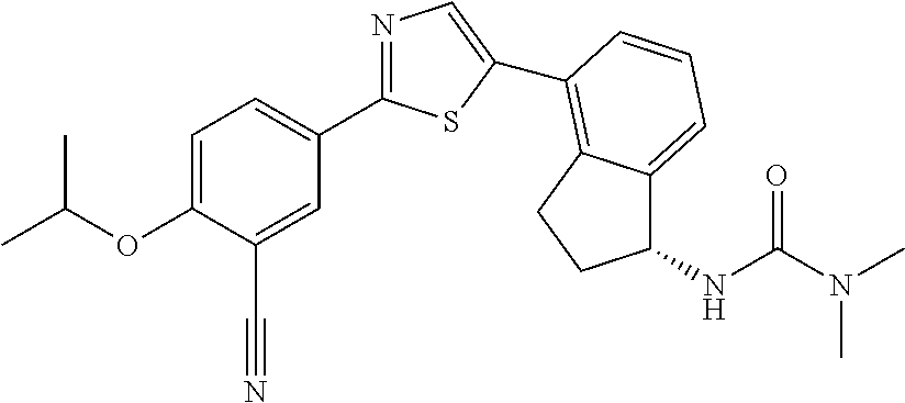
C1=C(OC(C)C)C(C#N)=CC(C2=NC=C(C3=C4C(=CC=C3)C(NC(=O)N(C)C)CC4)S2)=C1
